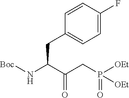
[Boc]NC(C(CP([OEt])(=O)[OEt])=O)CC1=CC=C(F)C=C1
